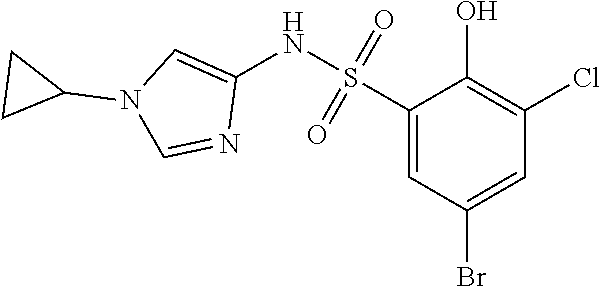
C1(S(NC2=CN(C3CC3)C=N2)(=O)=O)=CC(Br)=CC(Cl)=C1O
